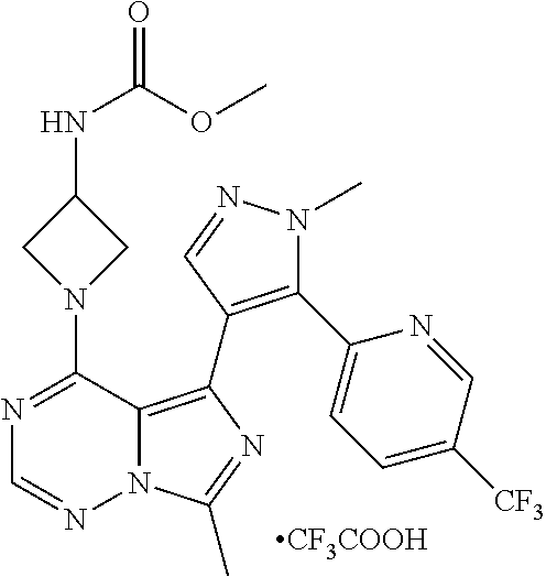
N12C(=C(C3=C(C4=CC=C([CF3])C=N4)N(C)N=C3)N=C1C)C(N1CC(NC(OC)=O)C1)=NC=N2.[CF3COOH]
